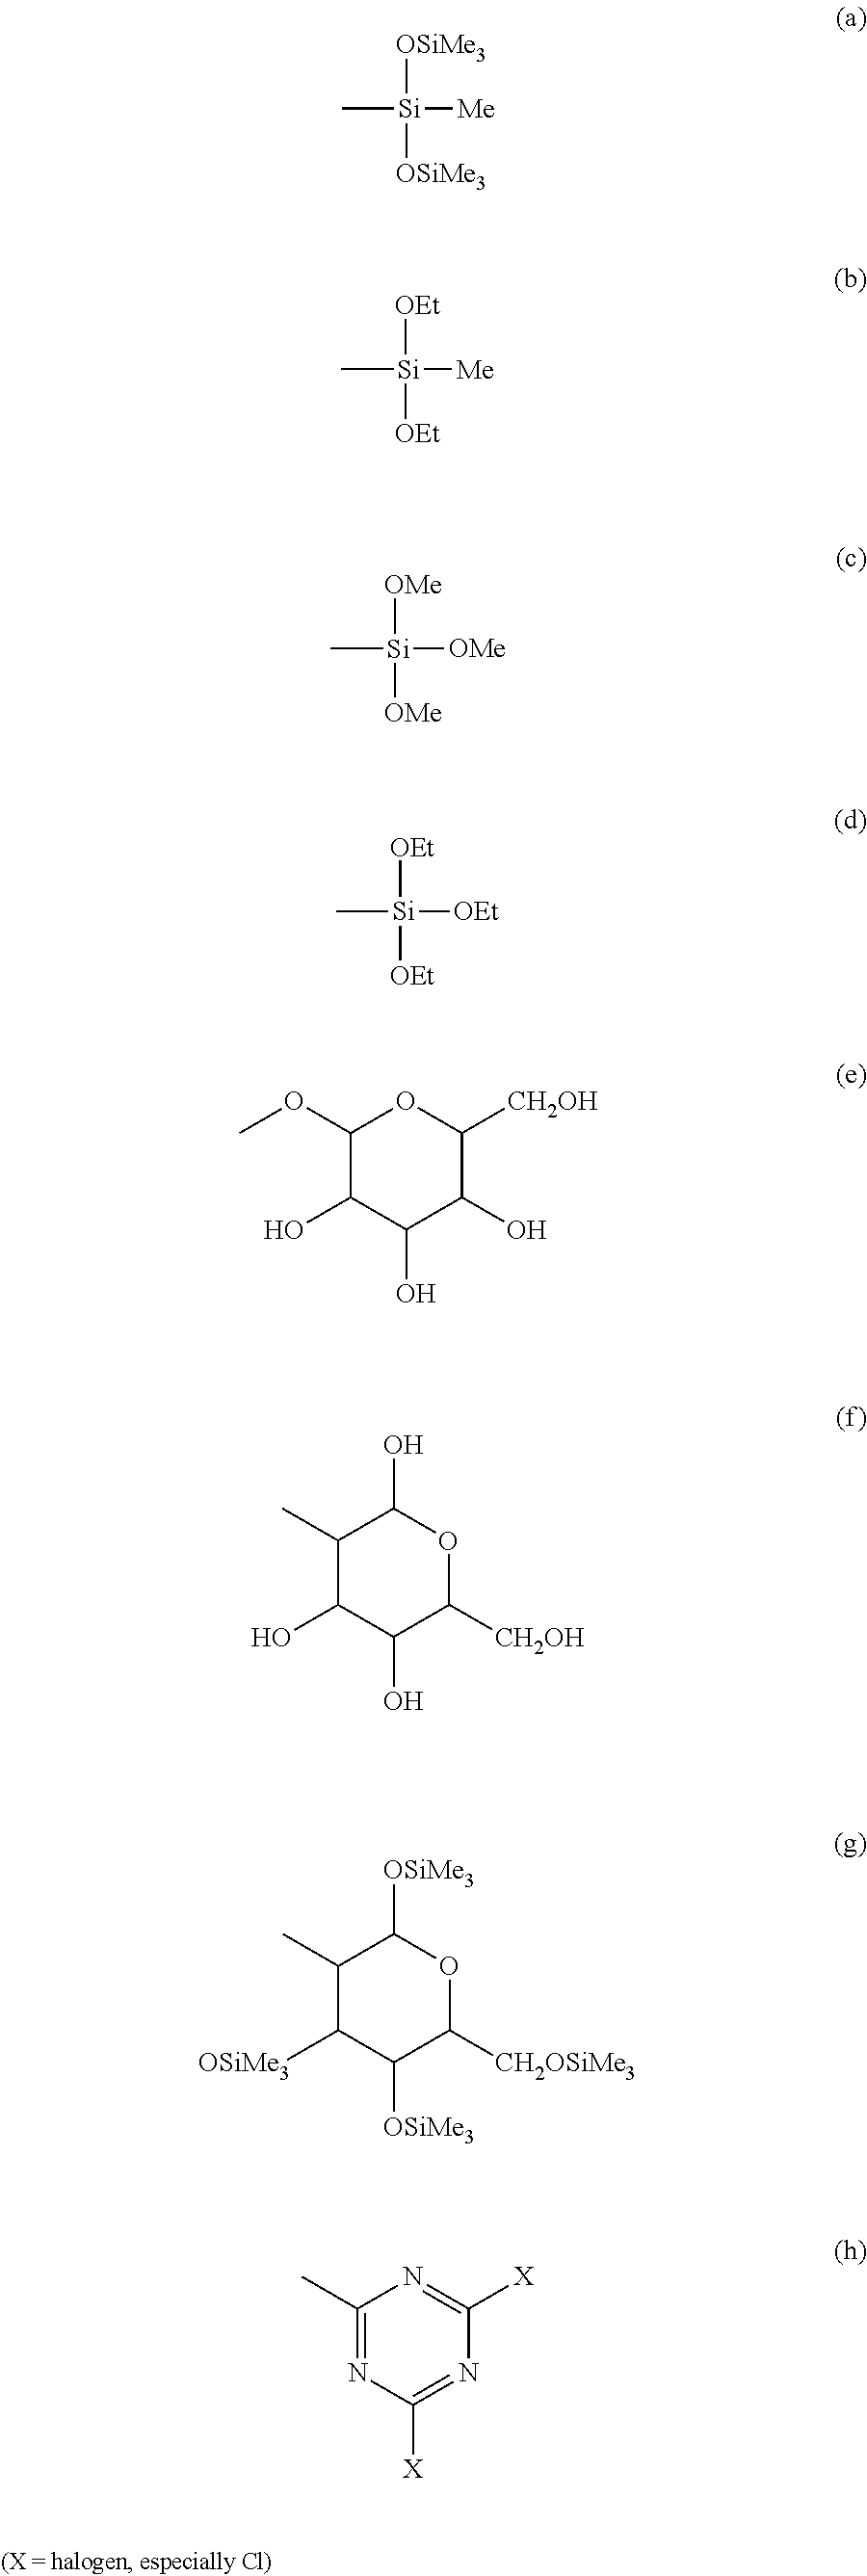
C[Si]([Me])([OSiMe3])[OSiMe3].C[Si]([Me])([OEt])[OEt].C[Si]([OMe])([OMe])[OMe].C[Si]([OEt])([OEt])[OEt].C1(OC)C(O)C(O)C(O)C([CH2OH])O1.C1(C)C(O)C(O)C([CH2OH])OC1O.C1(C)C([OSiMe3])C([OSiMe3])C([CH2OSiMe3])OC1[OSiMe3].C1(C)=NC([X])=NC([X])=N1
